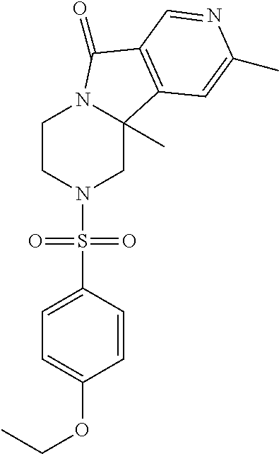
C1CN(S(C2=CC=C(OCC)C=C2)(=O)=O)CC2(C)N1C(=O)C1=C2C=C(C)N=C1
